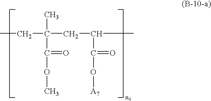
CCC(CC(C)C(O[A7])=O)(C)C(OC)=O
